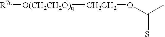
[R7a][O(CH2CH2O)q][CH2CH2]OC(C)=S
